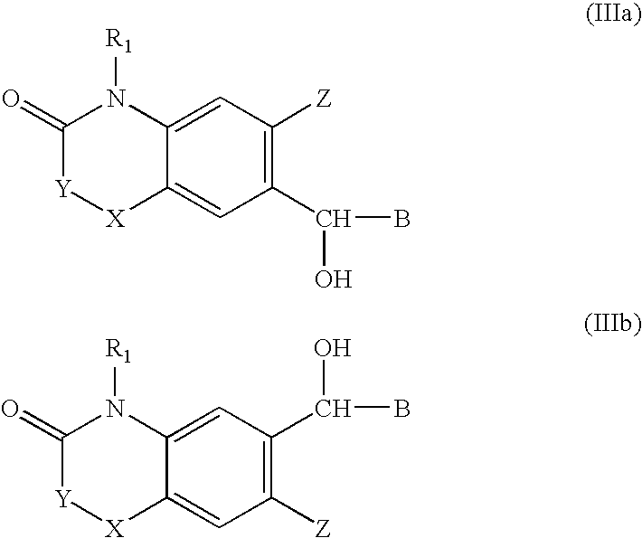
C1(=O)[Y][X]C2=CC(C(O)B)=C([Z])C=C2N1[R1].C1(=O)[Y][X]C2=CC([Z])=C(C(O)B)C=C2N1[R1]
